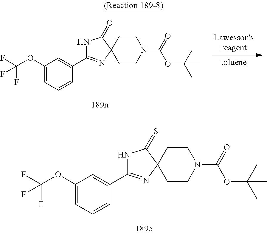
C1(OC(F)(F)F)=CC=CC(C2=NC3(C(=O)N2)CCN(C(=O)OC(C)(C)C)CC3)=C1.C1(OC(F)(F)F)=CC=CC(C2=NC3(C(=S)N2)CCN(C(=O)OC(C)(C)C)CC3)=C1
